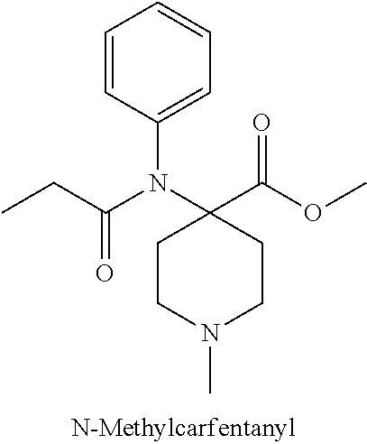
C1=CC(N(C(=O)CC)C2(C(OC)=O)CCN(C)CC2)=CC=C1
